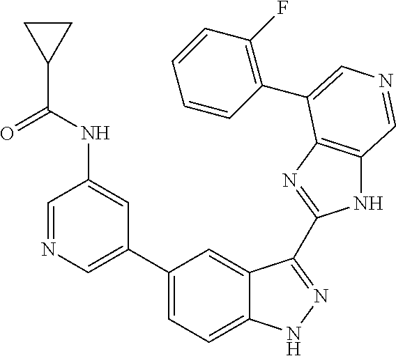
C1(C2=CN=CC(NC(C3CC3)=O)=C2)=CC=C2C(=C1)C(C1=NC3=C(N1)C=NC=C3C1=C(F)C=CC=C1)=NN2
